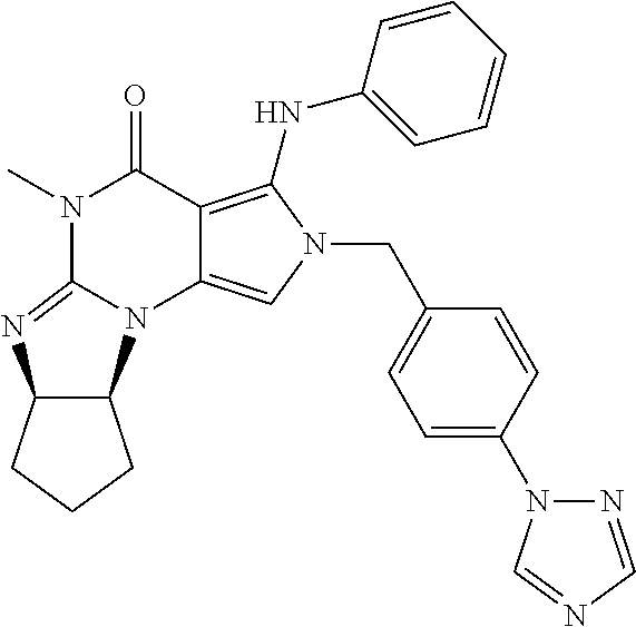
N1(C)C2=NC3C(N2C2=CN(CC4=CC=C(N5N=CN=C5)C=C4)C(NC4=CC=CC=C4)=C2C1=O)CCC3
